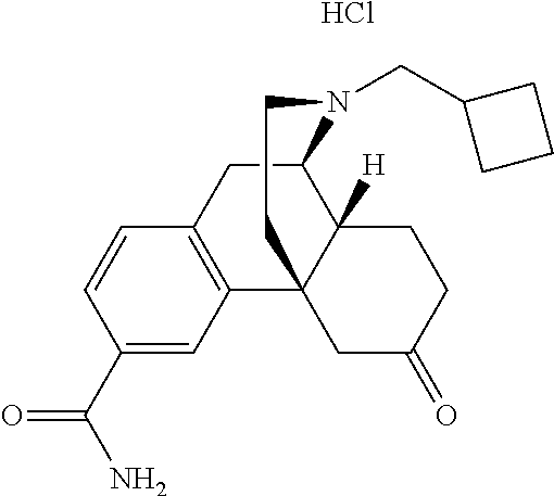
Cl.C12CC3=C(C4(C1([H])CCC(=O)C4)CCN2CC1CCC1)C=C(C(=O)N)C=C3
